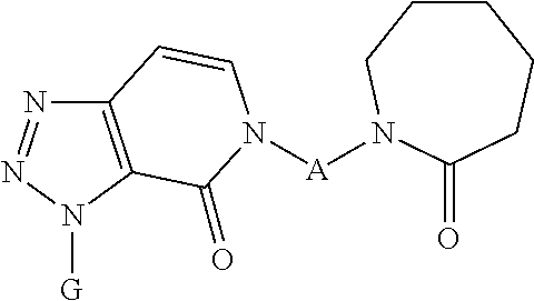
C12=C(N([G])N=N1)C(=O)N([A]N1CCCCCC1=O)C=C2
